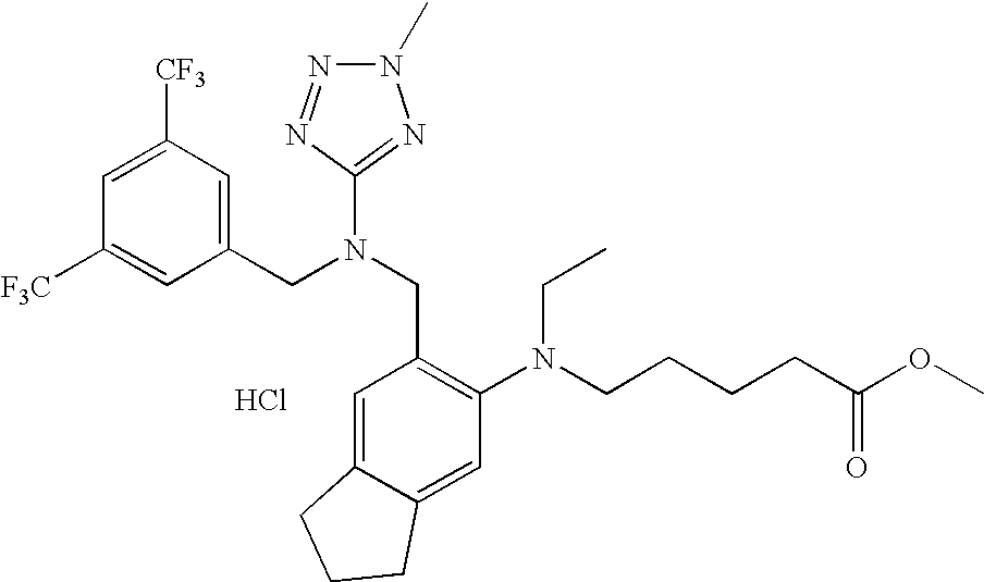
C1([F3C])=CC(CN(CC2=C(N(CCCCC(OC)=O)CC)C=C3C(=C2)CCC3)C2=NN(C)N=N2)=CC([CF3])=C1.Cl
